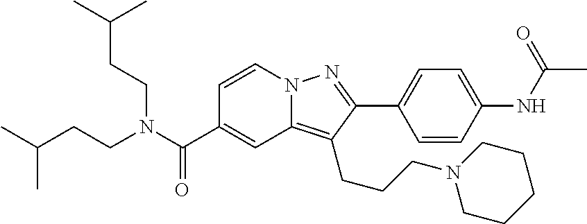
N12C(=C(CCCN3CCCCC3)C(C3=CC=C(NC(C)=O)C=C3)=N1)C=C(C(N(CCC(C)C)CCC(C)C)=O)C=C2
